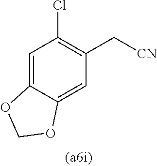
C1=C2C(=CC(C[CN])=C1Cl)OCO2
